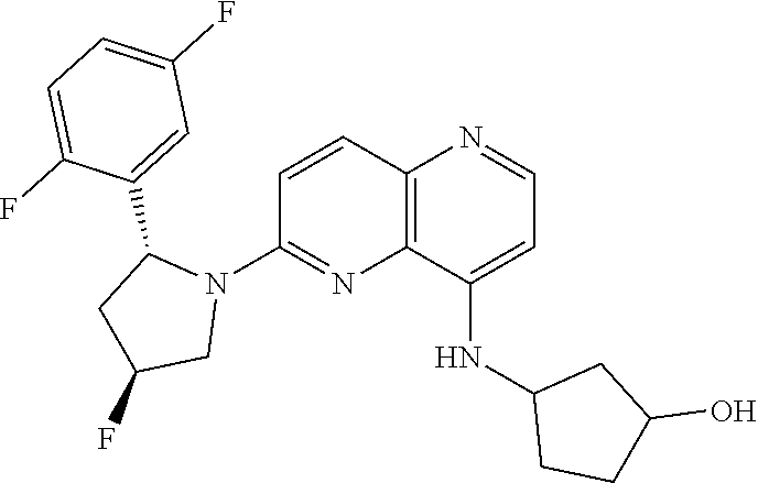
C1=CC2=C(N=C1N1C(C3=CC(F)=CC=C3F)CC(F)C1)C(NC1CCC(O)C1)=CC=N2
